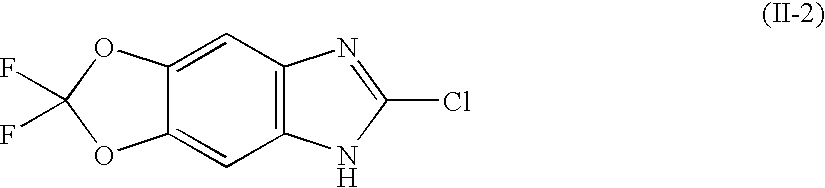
C1=C2C(=CC3=C1N=C(Cl)N3)OC(F)(F)O2
